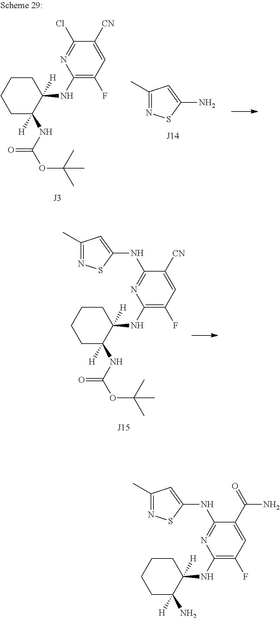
C1(C)=NSC(N)=C1.C1CCC(NC(OC(C)(C)C)=O)([H])C(NC2=C(F)C=C([CN])C(Cl)=N2)([H])C1.C1CCC(NC(OC(C)(C)C)=O)([H])C(NC2=C(F)C=C([CN])C(NC3=CC(C)=NS3)=N2)([H])C1.C1CCC(N)([H])C(NC2=C(F)C=C(C(N)=O)C(NC3=CC(C)=NS3)=N2)([H])C1
